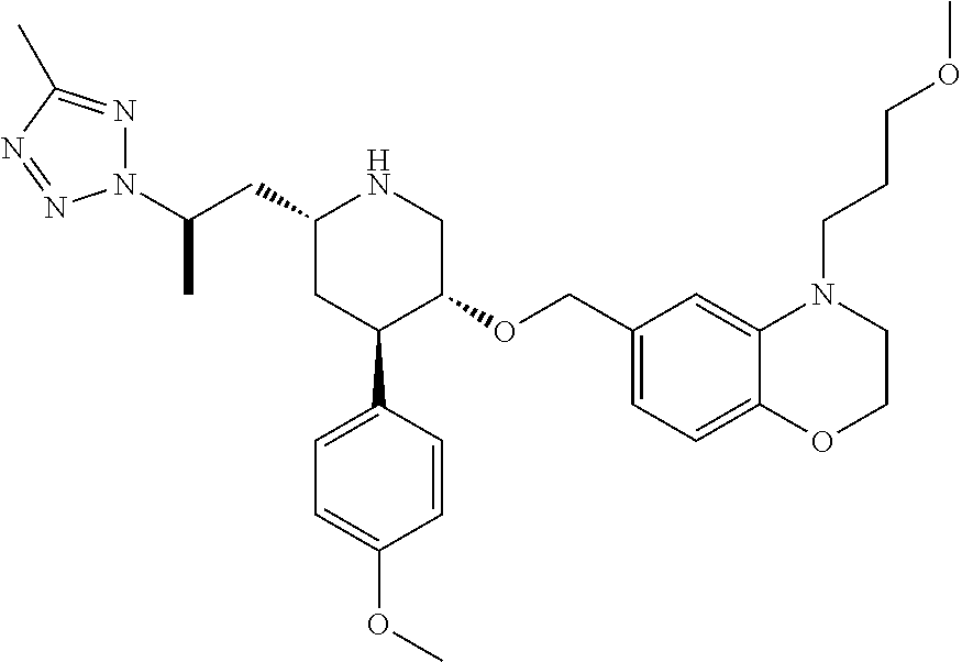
C1(CC(N2N=C(C)N=N2)C)CC(C2=CC=C(OC)C=C2)C(OCC2=CC=C3C(=C2)N(CCCOC)CCO3)CN1
